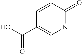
C1=CC(=O)NC=C1C(O)=O
